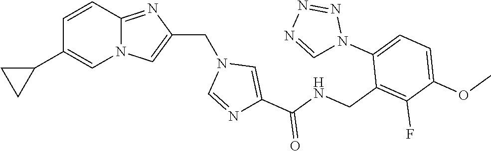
N12C(=NC(CN3C=NC(C(NCC4=C(F)C(OC)=CC=C4N4N=NN=C4)=O)=C3)=C1)C=CC(C1CC1)=C2
